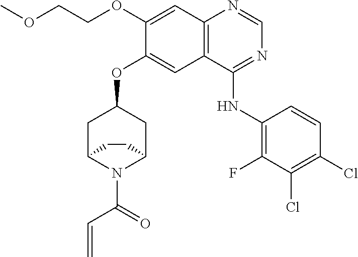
N1(C(C=C)=O)C2CC(OC3=CC4=C(N=CN=C4NC4=C(F)C(Cl)=C(Cl)C=C4)C=C3OCCOC)CC1CC2
